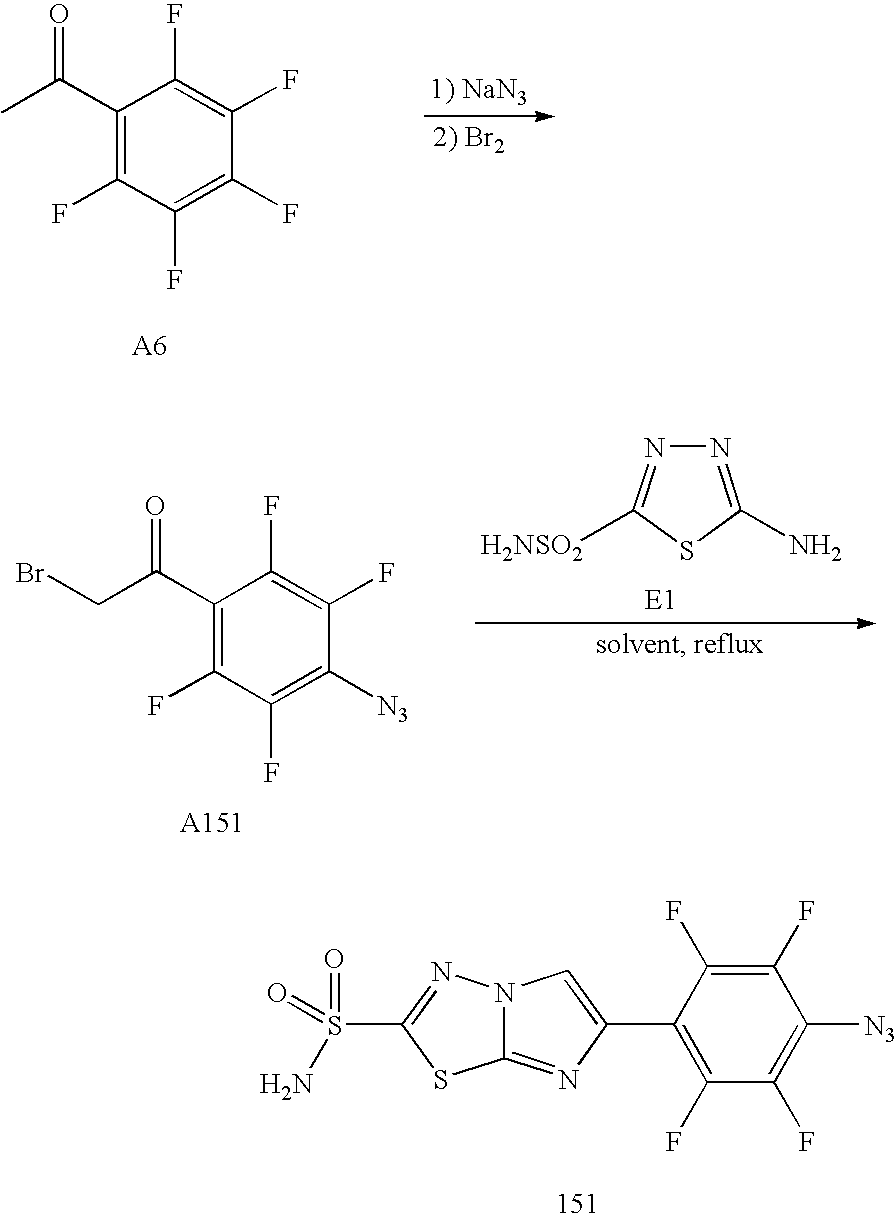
C1(F)=C(F)C(C2=CN3C(=N2)SC(S(=O)(N)=O)=N3)=C(F)C(F)=C1[N3].C1(C(C)=O)=C(F)C(F)=C(F)C(F)=C1F.C1(C(CBr)=O)=C(F)C(F)=C([N3])C(F)=C1F.N1=C(N)SC([H2NSO2])=N1
